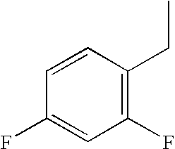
C1=CC(CC)=C(F)C=C1F
